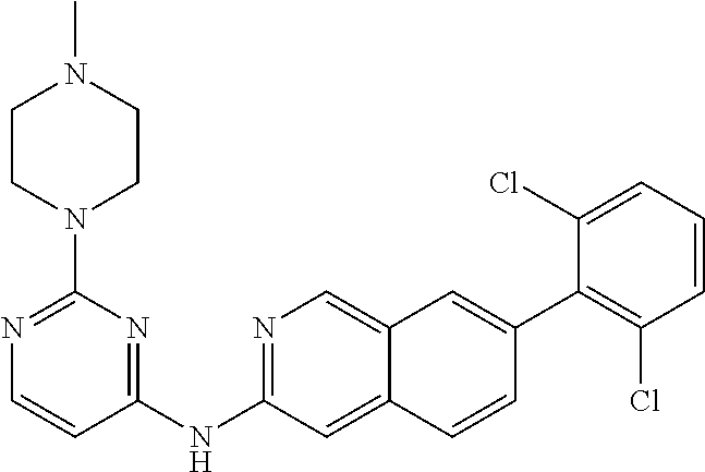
N1=C(NC2=NC(N3CCN(C)CC3)=NC=C2)C=C2C(=C1)C=C(C1=C(Cl)C=CC=C1Cl)C=C2
